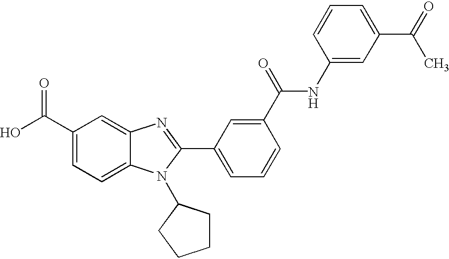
C1(C(O)=O)=CC=C2C(=C1)N=C(C1=CC=CC(C(=O)NC3=CC(C(=O)C)=CC=C3)=C1)N2C1CCCC1
